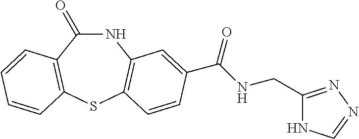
C1(=O)NC2=C(SC3=C1C=CC=C3)C=CC(C(NCC1=NN=CN1)=O)=C2
